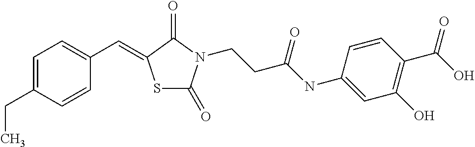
CCC1=CC=C(C=C2SC(=O)N(CCC(NC3=CC(O)=C(C(O)=O)C=C3)=O)C2=O)C=C1
